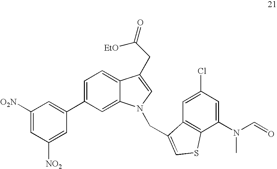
C1([O2N])=CC([NO2])=CC(C2=CC=C3C(=C2)N(CC2=CSC4=C2C=C(Cl)C=C4N(C=O)C)C=C3CC([EtO])=O)=C1
